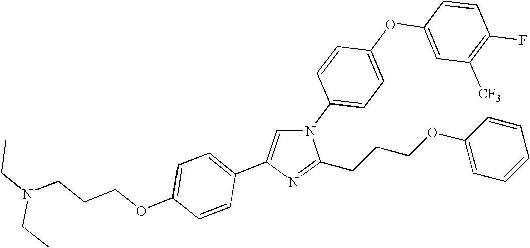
C1=CC(N2C=C(C3=CC=C(OCCCN(CC)CC)C=C3)N=C2CCCOC2=CC=CC=C2)=CC=C1OC1=CC([CF3])=C(F)C=C1
